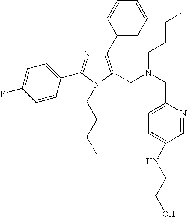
C1=C(F)C=CC(C2=NC(C3=CC=CC=C3)=C(CN(CCCC)CC3=CC=C(NCCO)C=N3)N2CCCC)=C1
